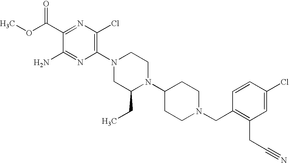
C1(C(OC)=O)=NC(Cl)=C(N2CC(CC)N(C3CCN(CC4=C(CC#N)C=C(Cl)C=C4)CC3)CC2)N=C1N
